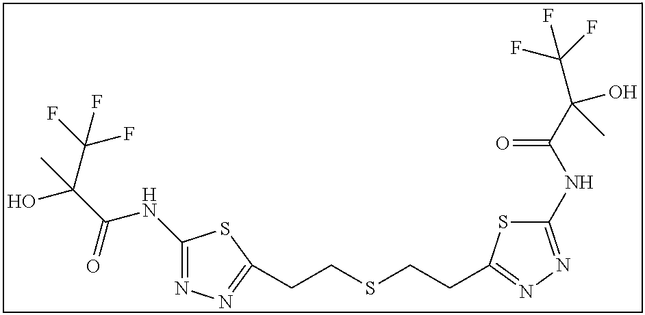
C1(NC(C(C(F)(F)F)(O)C)=O)=NN=C(CCSCCC2=NN=C(NC(C(C(F)(F)F)(O)C)=O)S2)S1
